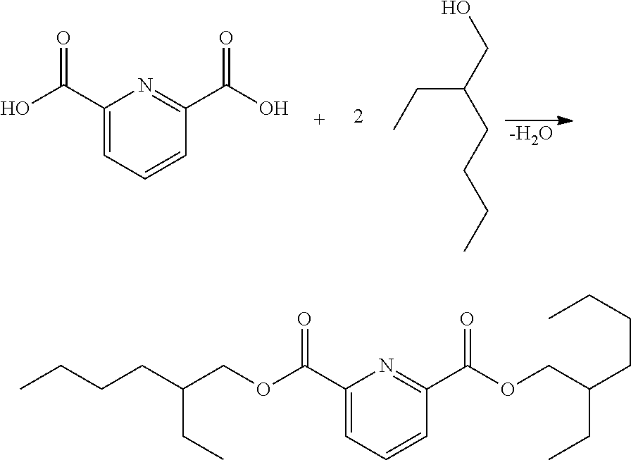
C1(C(O)=O)=CC=CC(C(O)=O)=N1.C(CC)(CO)CCCC.[-H2O].C1(C(OCC(CCCC)CC)=O)=CC=CC(C(OCC(CCCC)CC)=O)=N1
